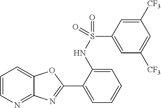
C1=CN=C2C(=C1)OC(C1=CC=CC=C1NS(=O)(C1=CC([CF3])=CC([CF3])=C1)=O)=N2
